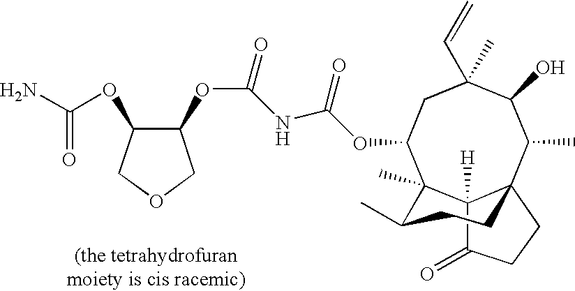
C1(C)(C=C)CC(OC(NC(OC2C(OC(N)=O)COC2)=O)=O)C2(C)C3([H])C(=O)CCC3(C(C)C1O)CCC2C
